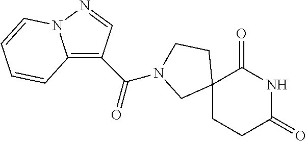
C12(CCC(=O)NC1=O)CCN(C(=O)C1=C3N(N=C1)C=CC=C3)C2
